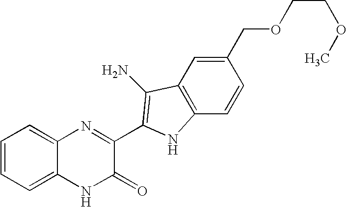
C1=CC=C2C(=C1)N=C(C1=C(N)C3=C(C=CC(COCCOC)=C3)N1)C(=O)N2
